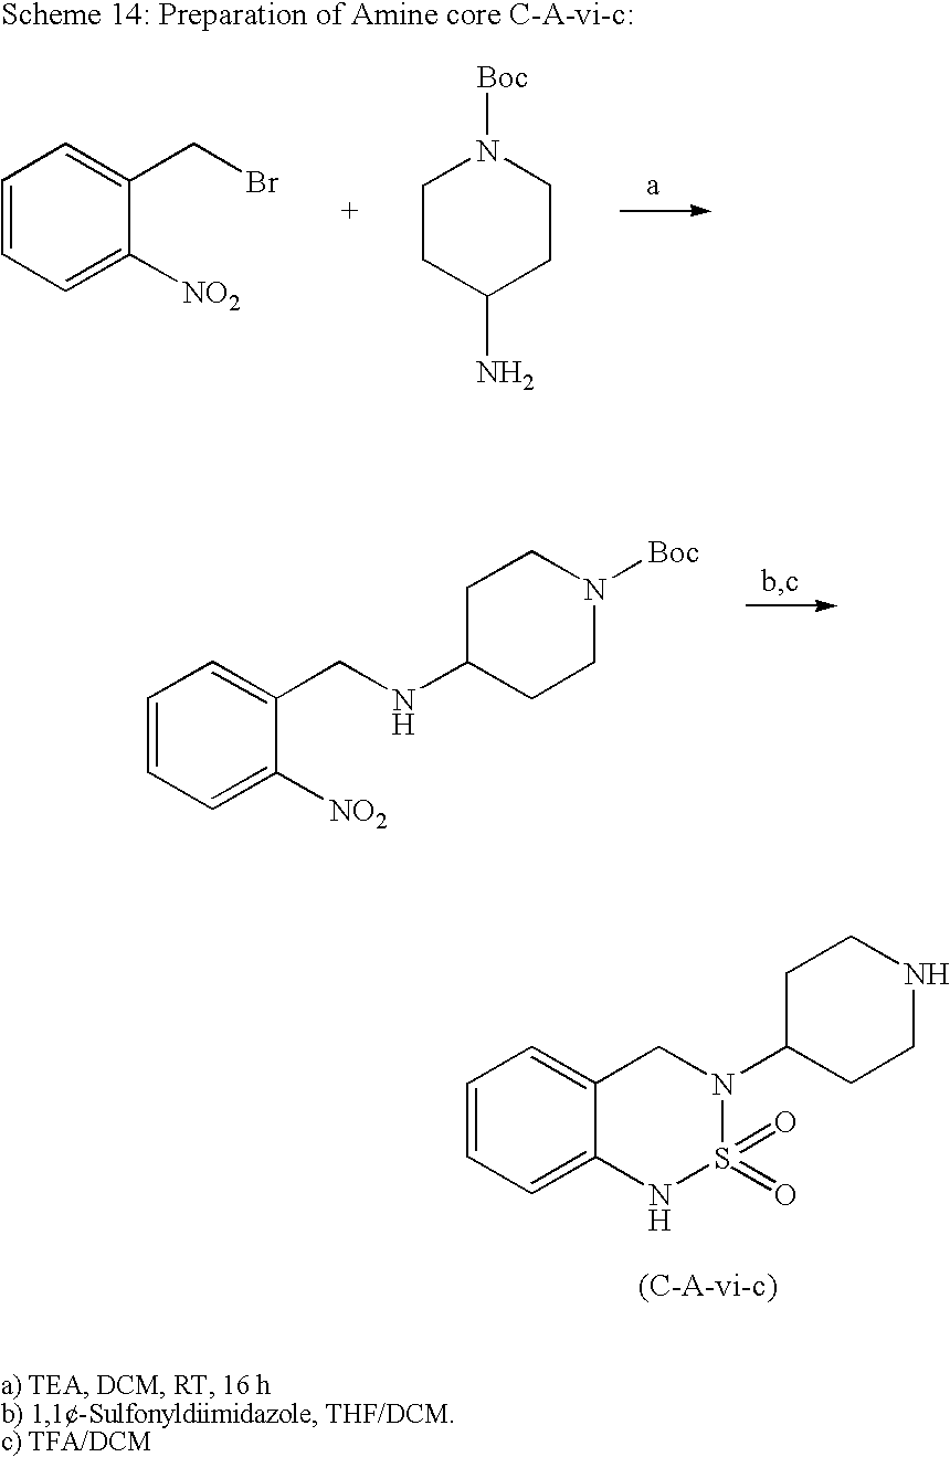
C1=CC=C([NO2])C(CBr)=C1.C1CC(N)CCN1[Boc].C1=CC=C([NO2])C(CNC2CCN([Boc])CC2)=C1.C1=CC=C2C(=C1)CN(C1CCNCC1)S(=O)(=O)N2
